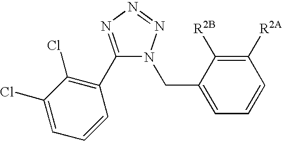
C1=C(Cl)C(Cl)=C(C2=NN=NN2CC2=CC=CC([R2A])=C2[R2B])C=C1
